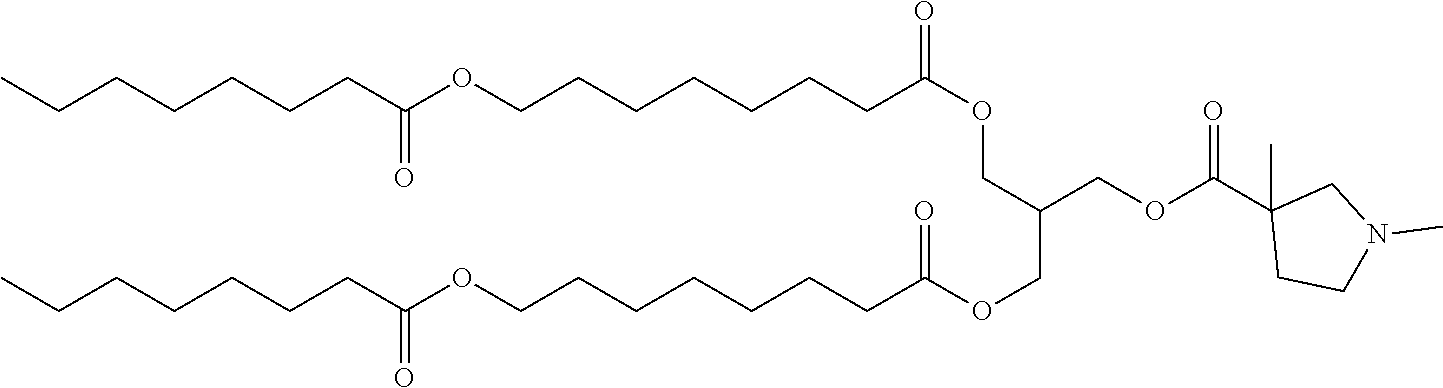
C(C(=O)OCCCCCCCC(=O)OCC(COC(CCCCCCCOC(CCCCCCC)=O)=O)COC(C1(C)CCN(C)C1)=O)CCCCCC
